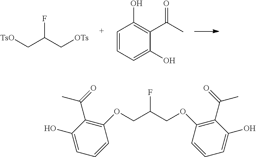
FC(C[OTs])C[TsO].C1=CC=C(O)C(C(C)=O)=C1O.C1(OCC(COC2=C(C(C)=O)C(O)=CC=C2)F)=C(C(C)=O)C(O)=CC=C1
